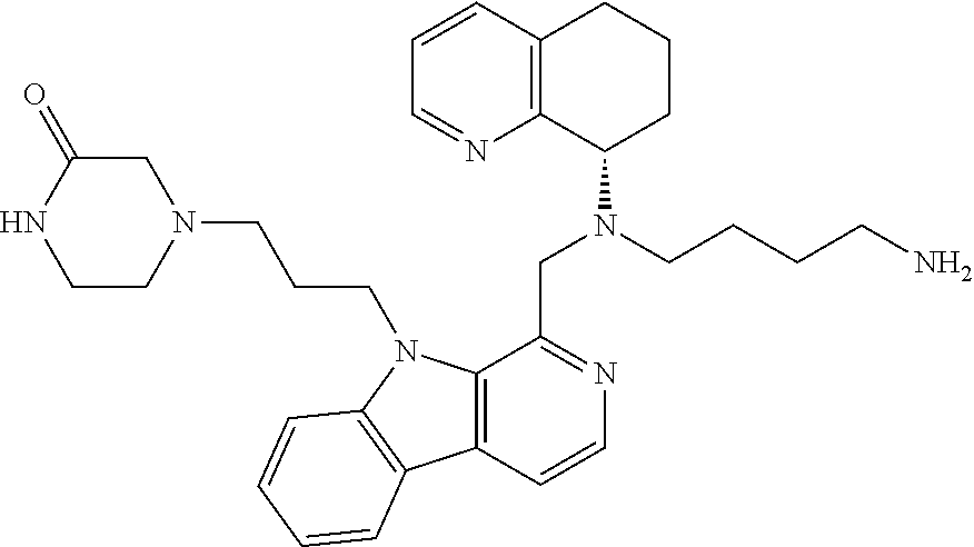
C1=CC2=C(N=C1)C(N(CCCCN)CC1=NC=CC3=C1N(CCCN1CC(=O)NCC1)C1=C3C=CC=C1)CCC2
